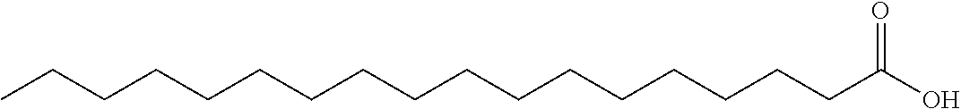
C(CCCCCCCCCCCCC(O)=O)CCCC
